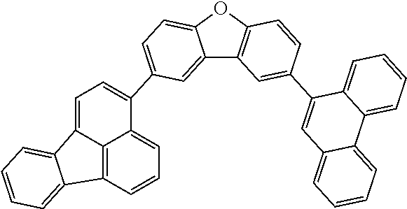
C12=CC(C3=CC=C4C5=C(C=CC=C35)C3=CC=CC=C34)=CC=C1OC1=C2C=C(C2=CC3=CC=CC=C3C3=CC=CC=C23)C=C1
